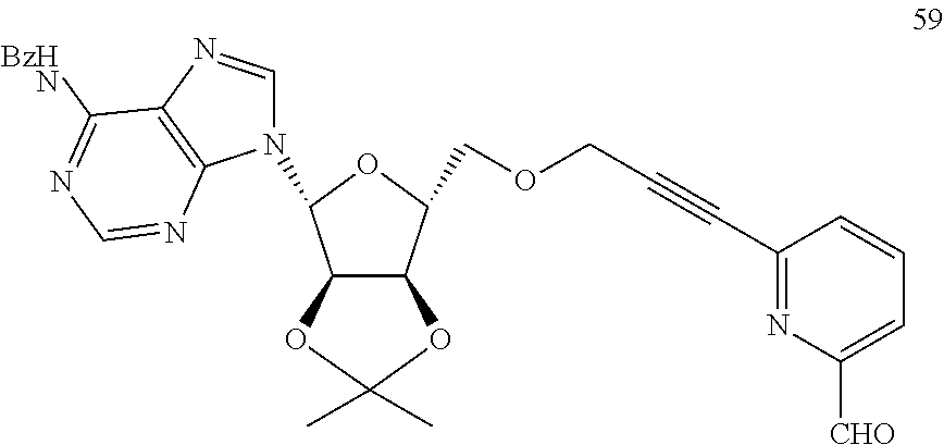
C12C(C(COCC#CC3=NC([CHO])=CC=C3)OC1N1C=NC3=C1N=CN=C3[BzHN])OC(C)(C)O2
